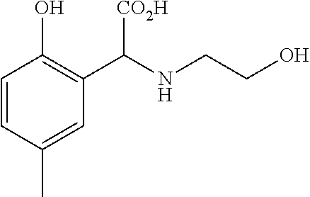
C1=CC(C)=CC(C(NCCO)[CO2H])=C1O
